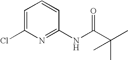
C1=C(Cl)N=C(NC(C(C)(C)C)=O)C=C1
